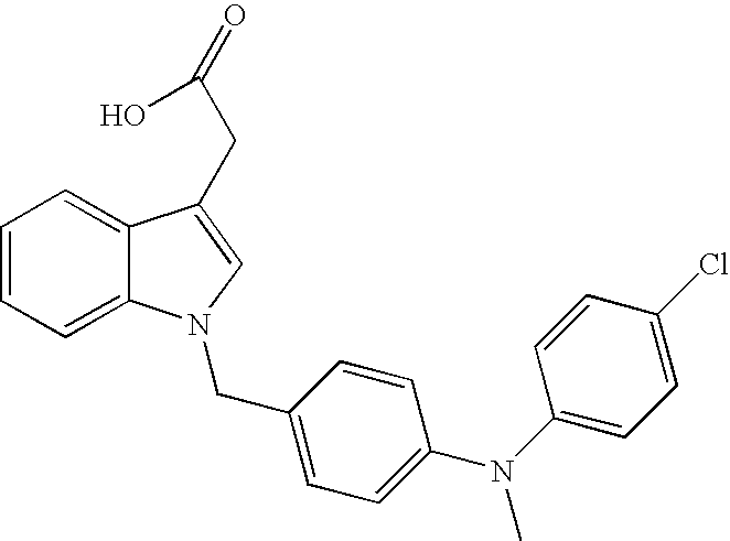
C1=CC=C2C(=C1)C(CC(=O)O)=CN2CC1=CC=C(N(C2=CC=C(Cl)C=C2)C)C=C1
